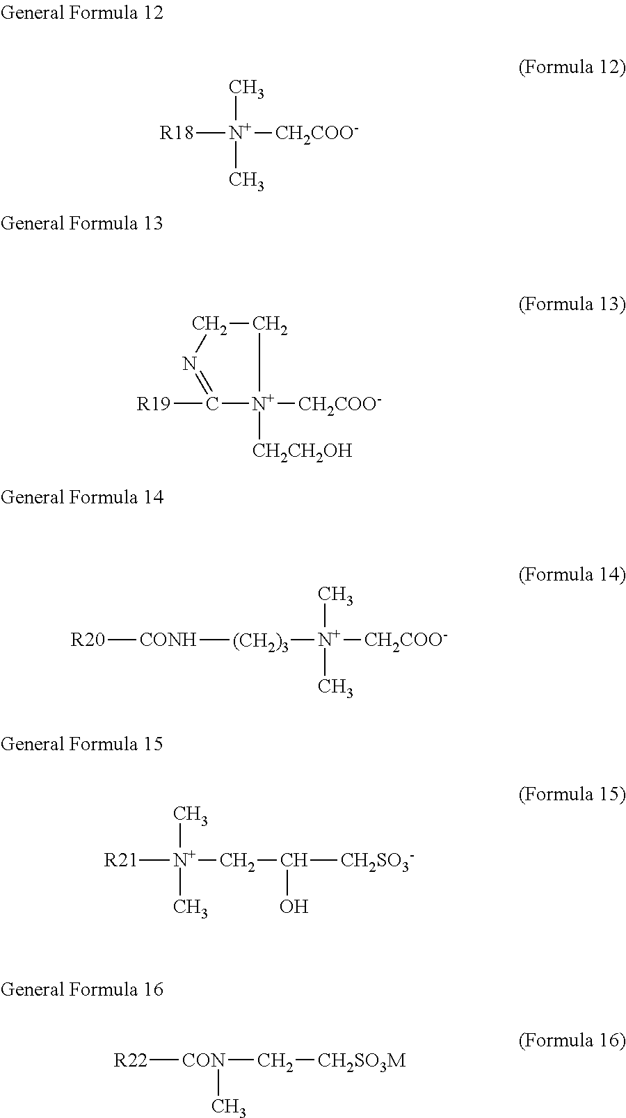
[R18][N+]([CH2COO-])(C)C.C1([R19])=NCC[N+]1([CH2COO-])[CH2CH2OH].[R20][CONH][(CH2)3][N+]([CH2COO-])(C)C.[R21][N+](CC([CH2SO3-])O)(C)C.[R22][CON](C)C[CH2SO3M]
